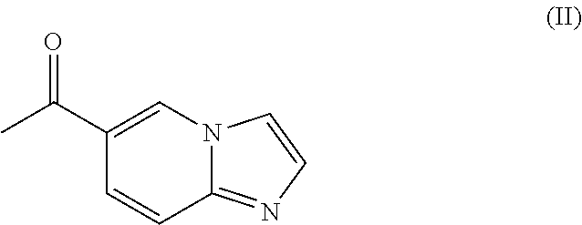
C1=CC2=NC=CN2C=C1C(C)=O
